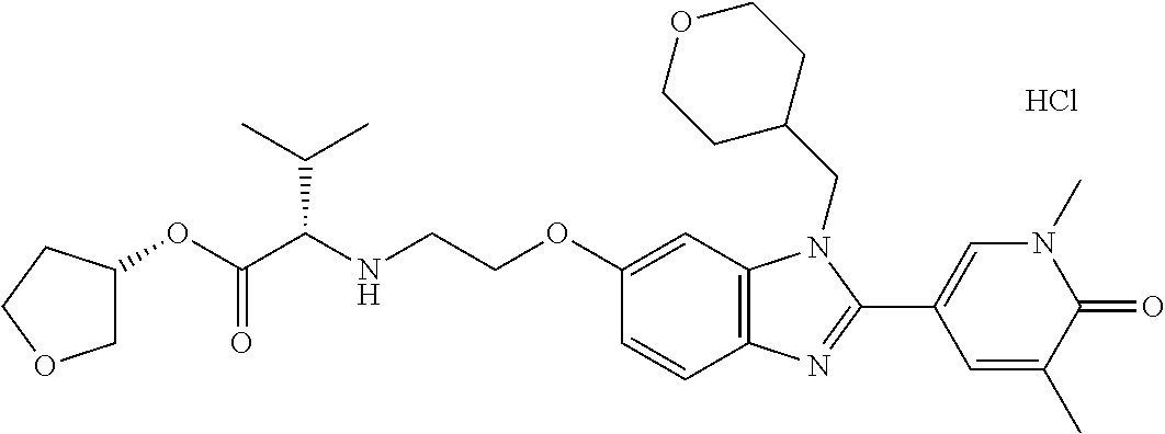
C1C(OC(C(NCCOC2=CC3=C(C=C2)N=C(C2=CN(C)C(=O)C(C)=C2)N3CC2CCOCC2)C(C)C)=O)CCO1.Cl
